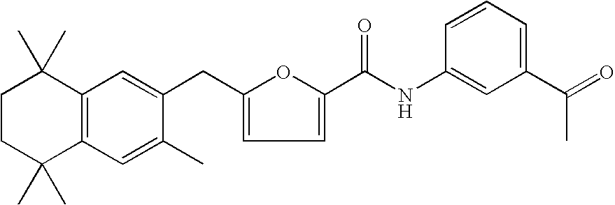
C1CC(C)(C)C2=C(C1(C)C)C=C(CC1=CC=C(C(NC3=CC(C(=O)C)=CC=C3)=O)O1)C(C)=C2
